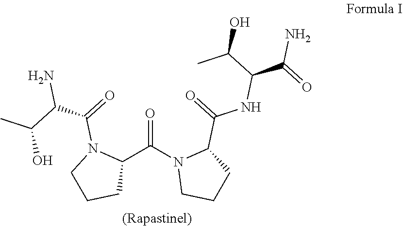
C1(C(N2CCCC2C(NC(C(O)C)C(N)=O)=O)=O)N(C(C(N)C(O)C)=O)CCC1
